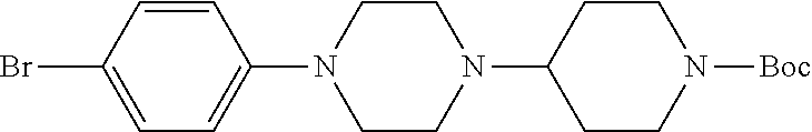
C1(Br)=CC=C(N2CCN(C3CCN([Boc])CC3)CC2)C=C1
